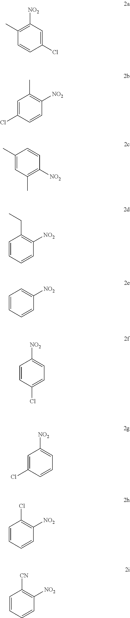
C1=C(Cl)C=CC(C)=C1[NO2].C1([NO2])=C(C)C=C(Cl)C=C1.C1=C(C)C=CC([NO2])=C1C.C1([NO2])=C(CC)C=CC=C1.C1=CC=C([NO2])C=C1.C1=CC(Cl)=CC=C1[NO2].C1(Cl)=CC([NO2])=CC=C1.C1=CC(Cl)=C([NO2])C=C1.C1=CC([CN])=C([NO2])C=C1
